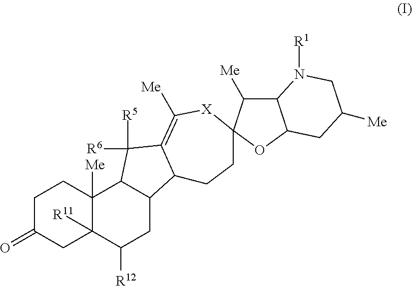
C1C(=O)CC2([R11])C([Me])(C1)C1C(CC2[R12])C2C(=C([Me])[X]C3(C([Me])C4C(O3)CC([Me])CN4[R1])CC2)C1([R5])[R6]
